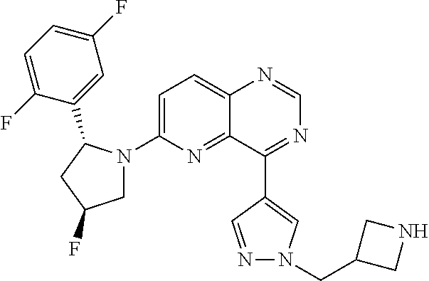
C12=CC=C(N3CC(F)CC3C3=CC(F)=CC=C3F)N=C1C(C1=CN(CC3CNC3)N=C1)=NC=N2
